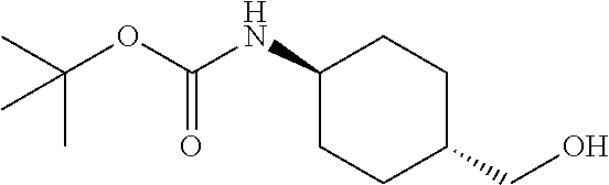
C1(NC(OC(C)(C)C)=O)CCC(CO)CC1
